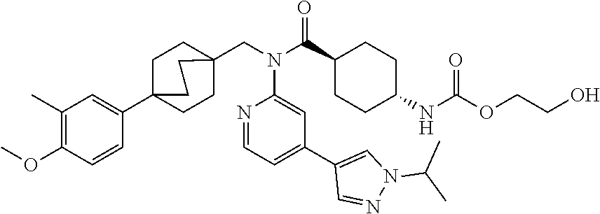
C1=NC(N(C(C2CCC(NC(OCCO)=O)CC2)=O)CC23CCC(C4=CC(C)=C(OC)C=C4)(CC2)CC3)=CC(C2=CN(C(C)C)N=C2)=C1
